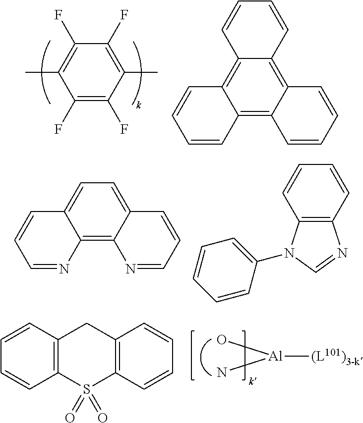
C1(F)=C(F)C(C)=C(F)C(F)=C1C.C12=C3C(=C4C(=C1C=CC=C2)C=CC=C4)C=CC=C3.C12=C3C(=CC=C1C=CC=N2)C=CC=N3.C12=C(C=CC=C1)N=CN2C1=CC=CC=C1.C12=C(S(=O)(=O)C3=C(C1)C=CC=C3)C=CC=C2.[Al](O)(N)[(L101)3-k]
